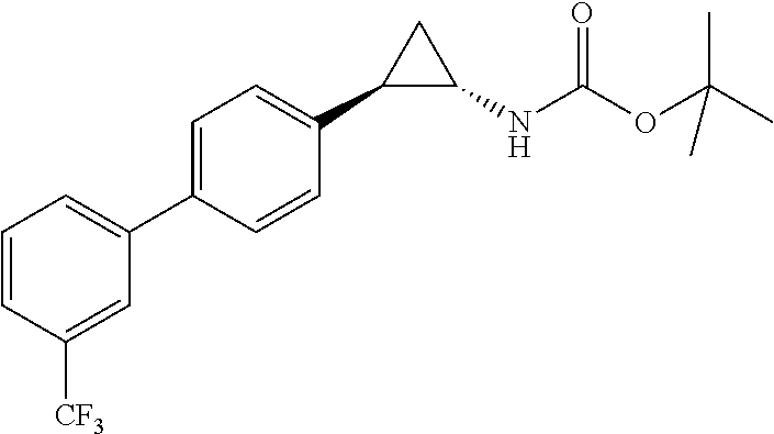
C1(C2C(NC(OC(C)(C)C)=O)C2)=CC=C(C2=CC=CC([CF3])=C2)C=C1
